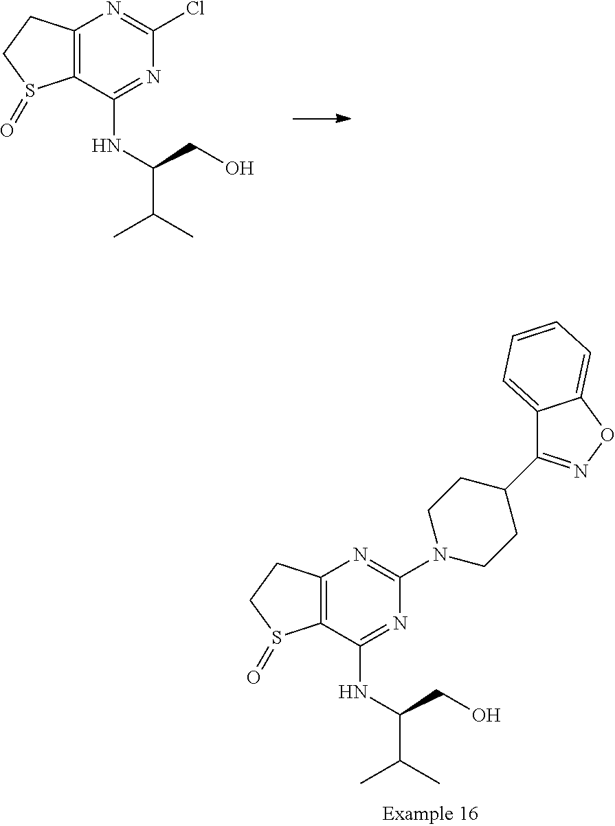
C12=C(C(NC(C(C)C)CO)=NC(Cl)=N1)S(=O)CC2.C12=C(C(NC(C(C)C)CO)=NC(N3CCC(C4=NOC5=CC=CC=C45)CC3)=N1)S(=O)CC2
